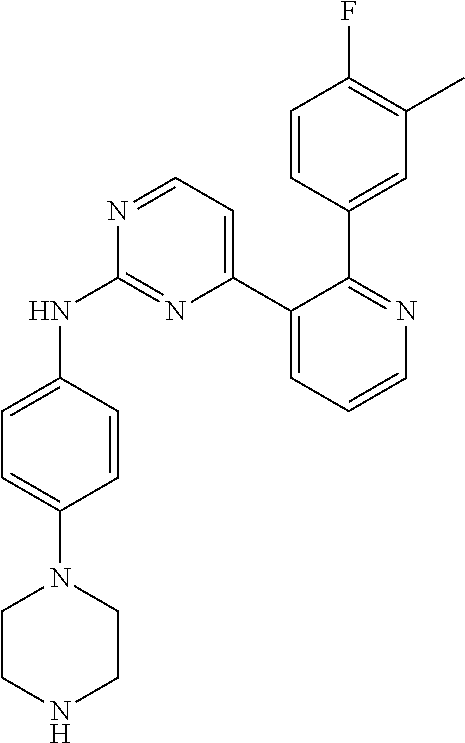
C1=CC(C2=NC=CC=C2C2=CC=NC(NC3=CC=C(N4CCNCC4)C=C3)=N2)=CC(C)=C1F
